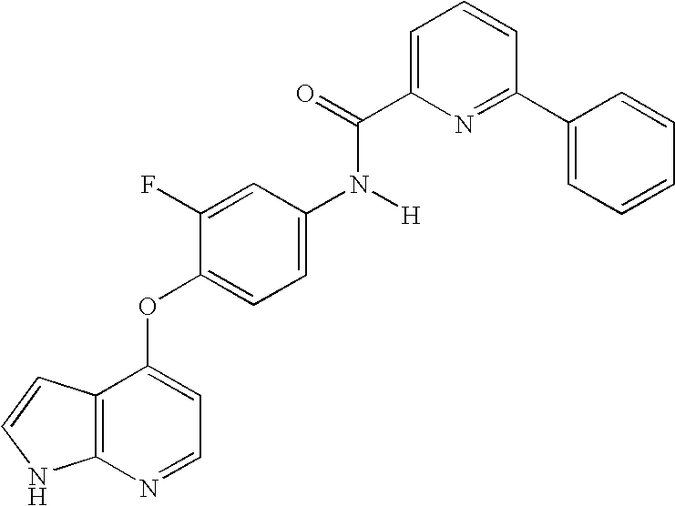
C1=C(C(=O)N([H])C2=CC=C(OC3=CC=NC4=C3C=CN4)C(F)=C2)N=C(C2=CC=CC=C2)C=C1
